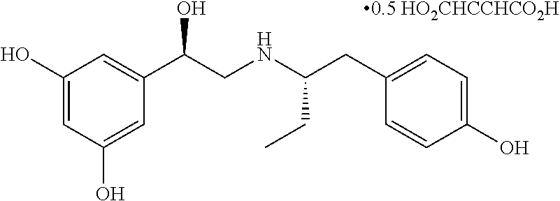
C1=C(O)C=C(O)C=C1C(CNC(CC1=CC=C(O)C=C1)CC)O.[0.5 HO2CHCCHCO2H]
